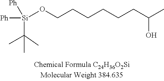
O(CCCCCCC(C)O)[Si](C(C)(C)C)([Ph])[Ph]
